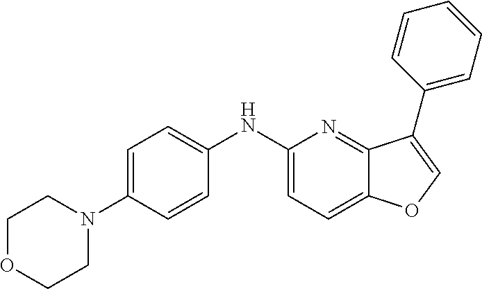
C1(NC2=CC=C(N3CCOCC3)C=C2)=CC=C2C(=N1)C(C1=CC=CC=C1)=CO2
